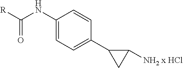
C1(NC([R])=O)=CC=C(C2CC2N)C=C1.[x HCl]
